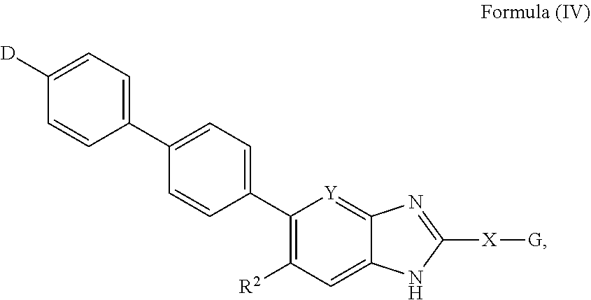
C1(C2=CC=C(C3=C([R2])C=C4C(=[Y]3)N=C([X][G])N4)C=C2)=CC=C([D])C=C1
